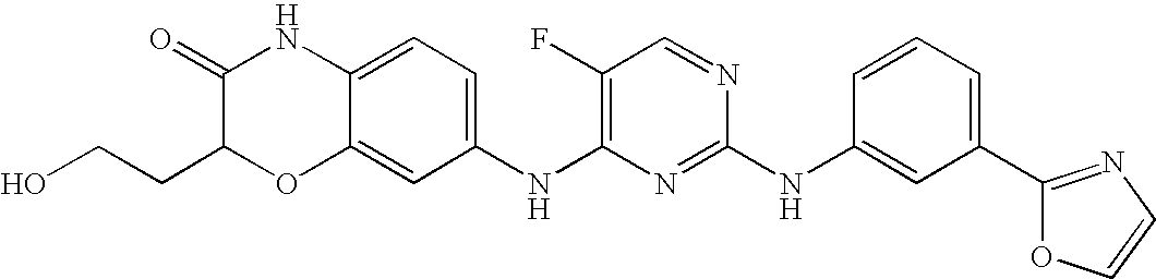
C1(=O)C(CCO)OC2=CC(NC3=C(F)C=NC(NC4=CC(C5=NC=CO5)=CC=C4)=N3)=CC=C2N1
